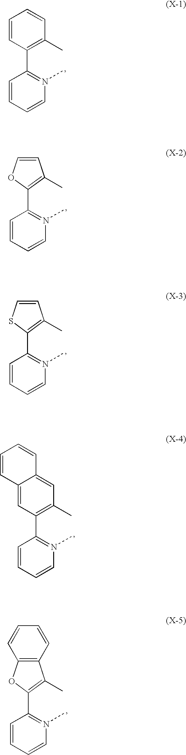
C1=CC(C2=N(C)C=CC=C2)=C(C)C=C1.C12=CC(C3=N(C)C=CC=C3)=C(C)C=C1C=CC=C2.C1(C2=C(C)C=CO2)=N(C)C=CC=C1.C1(C2=C(C)C=CS2)=N(C)C=CC=C1.C1(C2=C(C)C3=C(O2)C=CC=C3)=N(C)C=CC=C1
